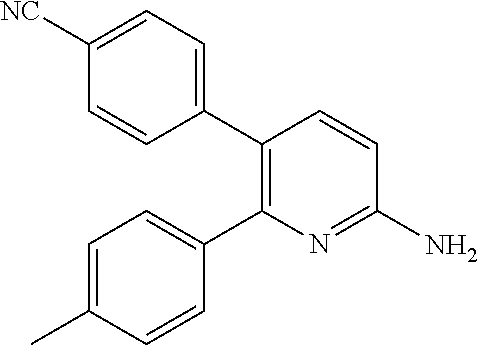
C1([NC])=CC=C(C2=C(C3=CC=C(C)C=C3)N=C(N)C=C2)C=C1
